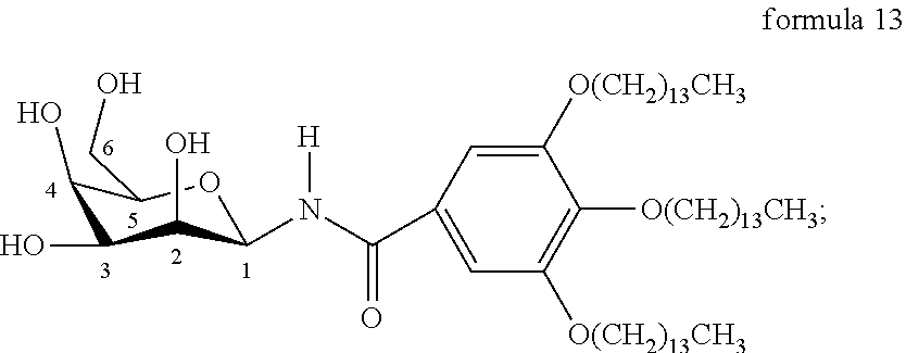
C1([O(CH2)13CH3])=CC(C(N([H])C2C(O)C(O)C(O)C(CO)O2)=O)=CC([O(CH2)13CH3])=C1[O(CH2)13CH3]
